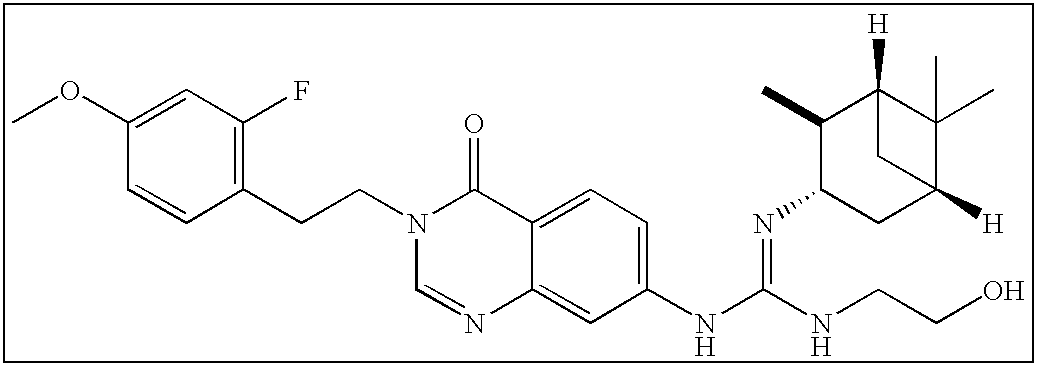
C1(OC)=CC(F)=C(CCN2C=NC3=CC(NC(=NC4CC5([H])C(C)(C)C([H])(C4C)C5)NCCO)=CC=C3C2=O)C=C1
